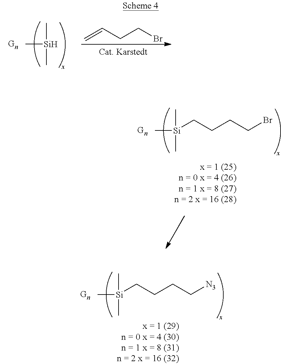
[Gn].C[Si](C)C.C=CCCBr.[Gn].C[Si](C)(C)CCCCBr.[Gn].C[Si](C)(C)CCCC[N3]
